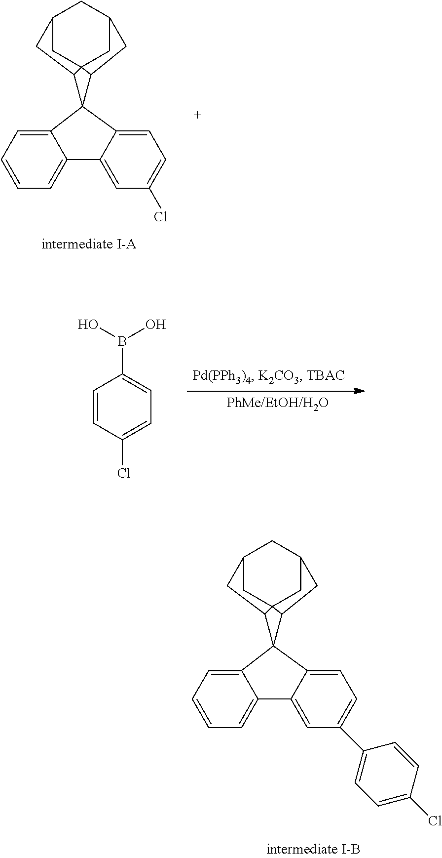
C1=CC=C2C(=C1)C1(C3=CC=C(C4=CC=C(Cl)C=C4)C=C23)C2C34CC(CC(C3)C2)CC14.C1=CC=C2C(=C1)C1(C3=CC=C(Cl)C=C23)C2C34CC(CC(C3)C2)CC14.C1=CC(Cl)=CC=C1B(O)O
